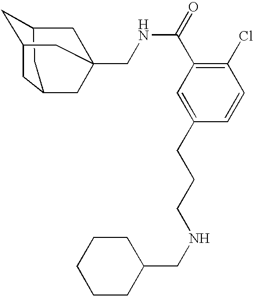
C1C2CC3CC1CC(CNC(C1=C(Cl)C=CC(CCCNCC4CCCCC4)=C1)=O)(C2)C3
